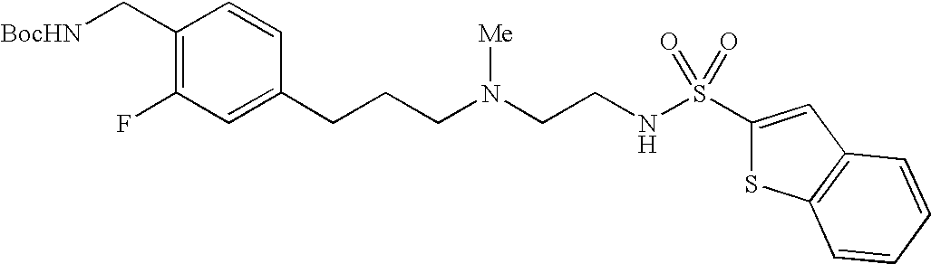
C1(C[BocHN])=C(F)C=C(CCCN(CCNS(C2=CC3=C(S2)C=CC=C3)(=O)=O)[Me])C=C1
